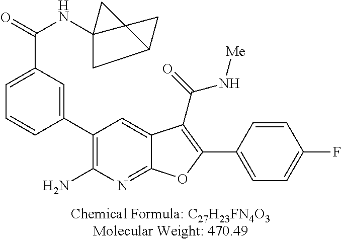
C1(C2=CC(C(=O)NC34CC5C3(C4)C5)=CC=C2)=C(N)N=C2C(=C1)C(C(=O)N[Me])=C(C1=CC=C(F)C=C1)O2
